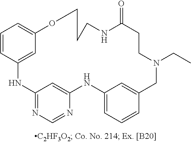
C12=NC=NC(=C1)NC1=CC=CC(=C1)CN(CC)CCC(=O)NCCCOC1=CC=CC(=C1)N2
